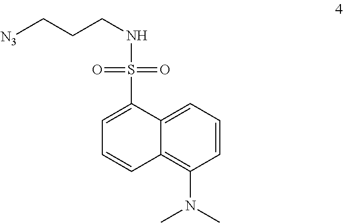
C12=CC=CC(N(C)C)=C1C=CC=C2S(NCCC[N3])(=O)=O
